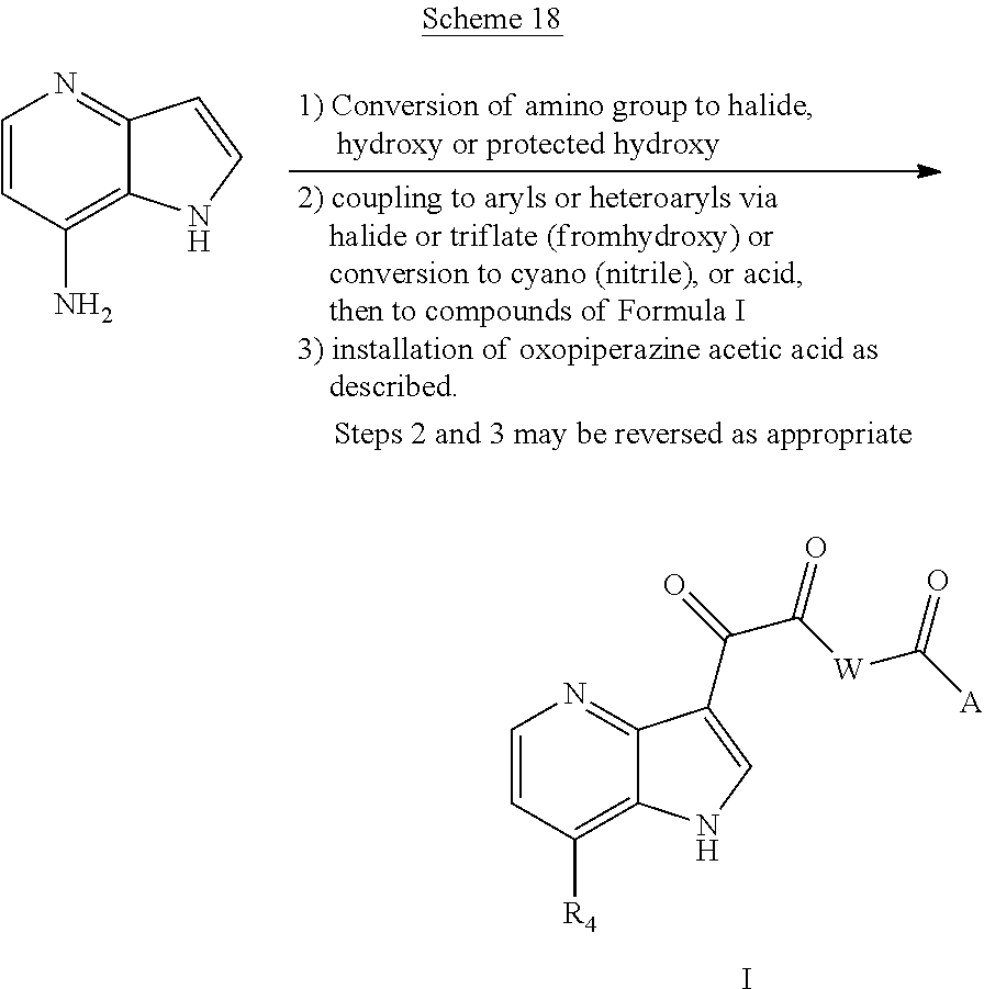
C1=CC([R4])=C2C(=N1)C(C(=O)C([W]C([A])=O)=O)=CN2.I.C1=CC(N)=C2C(=N1)C=CN2
